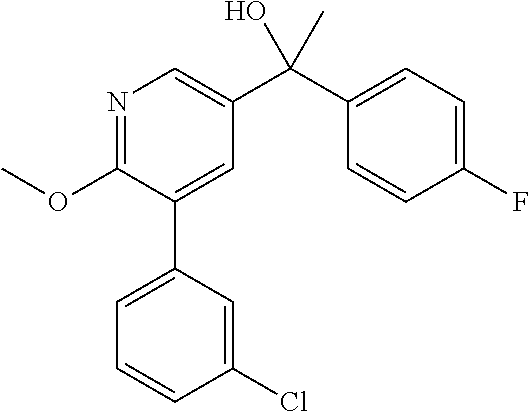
N1=C(OC)C(C2=CC=CC(Cl)=C2)=CC(C(C2=CC=C(F)C=C2)(O)C)=C1
